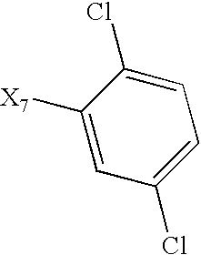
C1=C([X7])C(Cl)=CC=C1Cl
